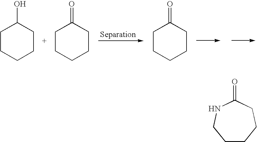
C1CCCCC1O.C1CCCCC1=O.C1CCCCC1=O.C1CCCC(=O)NC1
